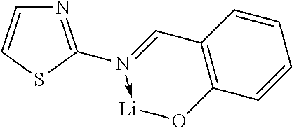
N1=C(N2->[Li]OC3=C(C=CC=C3)C=2)SC=C1
